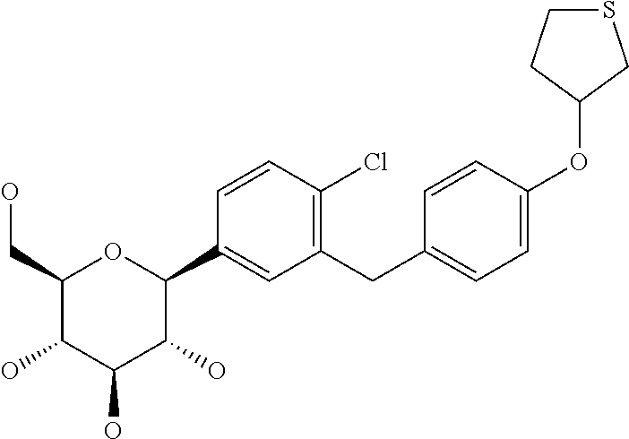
C1(CO)C(O)C(O)C(O)C(C2=CC(CC3=CC=C(OC4CSCC4)C=C3)=C(Cl)C=C2)O1
